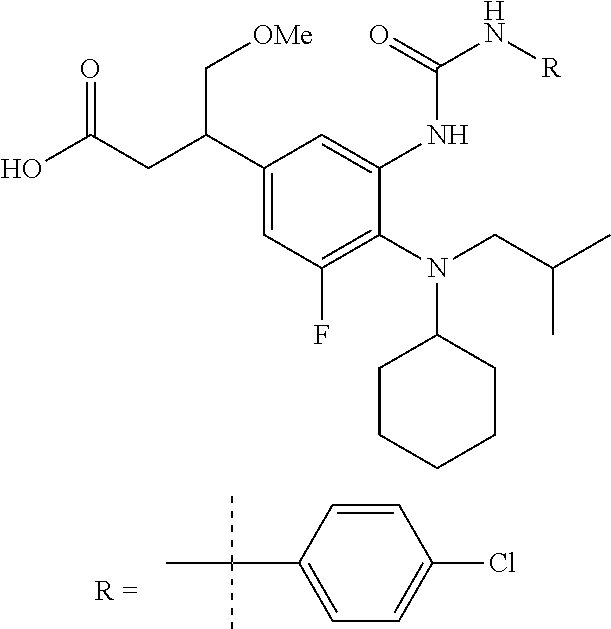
C1(C(CC(O)=O)C[OMe])=CC(F)=C(N(CC(C)C)C2CCCCC2)C(NC(N[R])=O)=C1.C1=CC(C(C)(C)C)=CC=C1Cl
